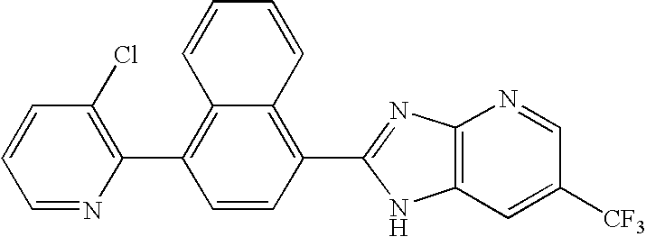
C1=NC(C2=C3C(=C(C4=NC5=C(C=C([CF3])C=N5)N4)C=C2)C=CC=C3)=C(Cl)C=C1
